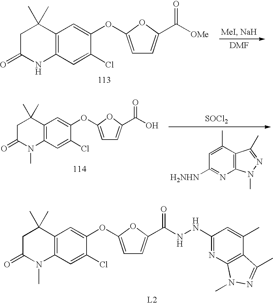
C12=C(C=C(Cl)C(OC3=CC=C(C(NNC4=NC5=C(C(C)=C4)C(C)=NN5C)=O)O3)=C1)N(C)C(=O)CC2(C)C.C12=C(C=C(Cl)C(OC3=CC=C(C(=O)[OMe])O3)=C1)NC(=O)CC2(C)C.C12=C(C=C(Cl)C(OC3=CC=C(C(=O)O)O3)=C1)N(C)C(=O)CC2(C)C.[SOCl2].C12=C(C(C)=CC([H2NHN])=N1)C(C)=NN2C
